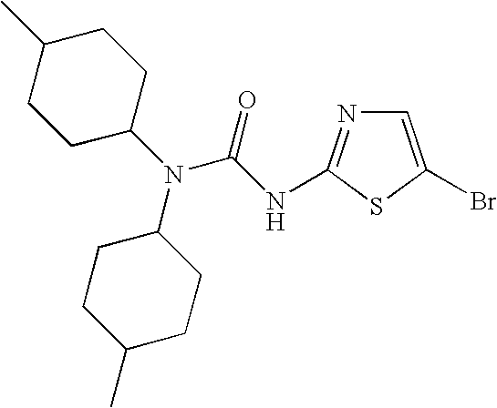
C1=C(Br)SC(NC(N(C2CCC(C)CC2)C2CCC(C)CC2)=O)=N1
